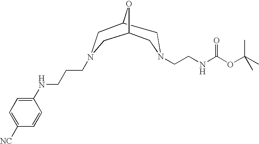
C1C2OC(CN1CCNC(OC(C)(C)C)=O)CN(CCCNC1=CC=C([NC])C=C1)C2
